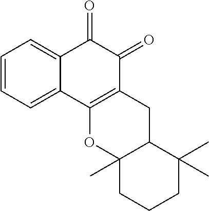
C1=CC=C2C(=C1)C(=O)C(=O)C1=C2OC2(C)C(C1)C(C)(C)CCC2
